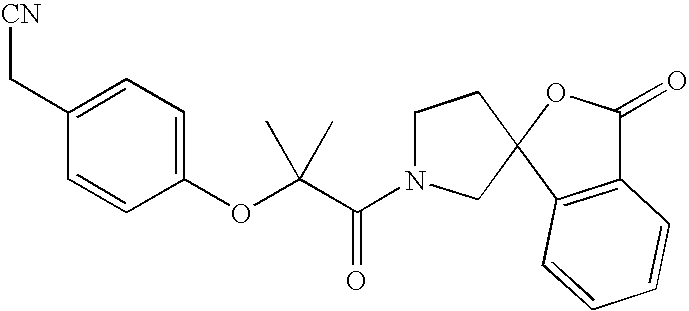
C1(C[CN])=CC=C(OC(C(N2CCC3(C2)C2=C(C(=O)O3)C=CC=C2)=O)(C)C)C=C1
